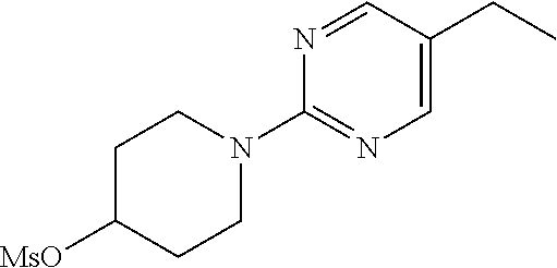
C1C([MsO])CCN(C2=NC=C(CC)C=N2)C1
